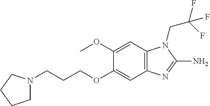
C1N(CCCOC2=CC3=C(C=C2OC)N(CC(F)(F)F)C(N)=N3)CCC1
